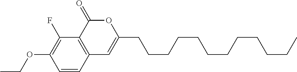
C1=CC2=C(C(F)=C1OCC)C(=O)OC(CCCCCCCCCCCC)=C2
